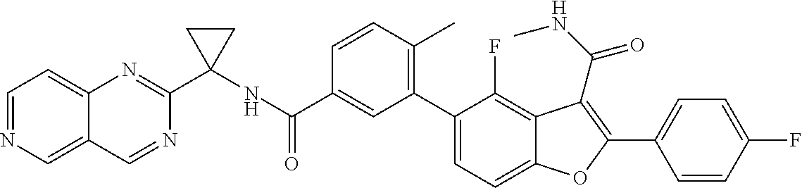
N(C(C1=CC(C2=CC=C3C(=C2F)C(C(NC)=O)=C(C2=CC=C(F)C=C2)O3)=C(C)C=C1)=O)C1(C2=NC3=CC=NC=C3C=N2)CC1
